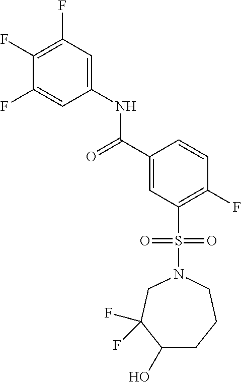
C(C1=CC(S(N2CCCC(O)C(F)(F)C2)(=O)=O)=C(F)C=C1)(=O)NC1=CC(F)=C(F)C(F)=C1
